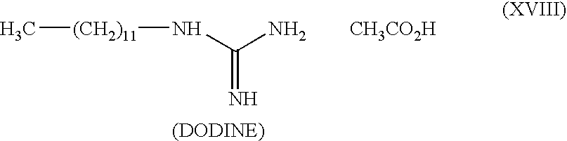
C(=N)(N[(CH2)11]C)N.[CH3CO2H]
